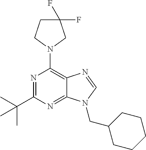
C1(C(C)(C)C)=NC(N2CC(F)(F)CC2)=C2C(=N1)N(CC1CCCCC1)C=N2
